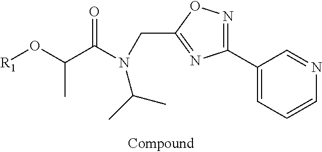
[R1]OC(C(N(CC1=NC(C2=CC=CN=C2)=NO1)C(C)C)=O)C
